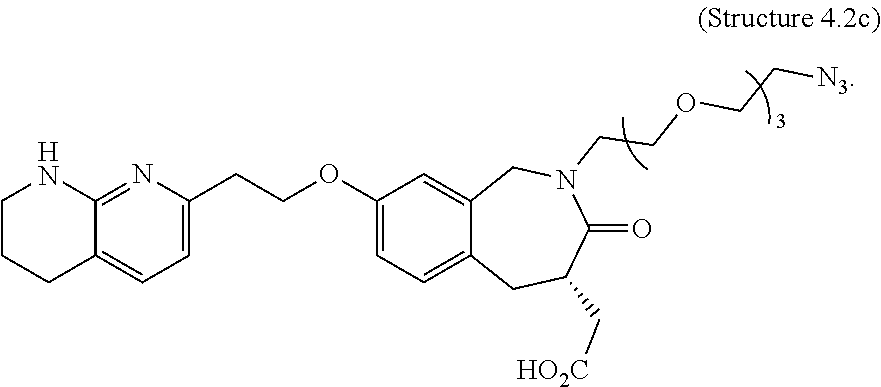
C1(OCCC2=CC=C3C(=N2)NCCC3)=CC=C2C(=C1)CN(CCOCC[N3])C(=O)C(C[HO2C])C2
